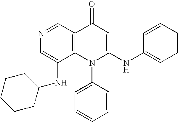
N1=CC2=C(C(NC3CCCCC3)=C1)N(C1=CC=CC=C1)C(NC1=CC=CC=C1)=CC2=O
